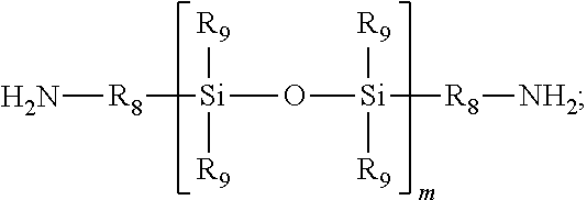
O([Si]([R8][NH2])([R9])[R9])[Si]([R9])([R8]N)[R9]
